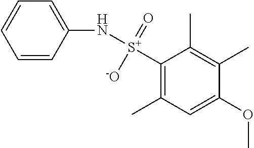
C1(N[S+](C2=C(C)C=C(OC)C(C)=C2C)(=O)[-O])=CC=CC=C1
